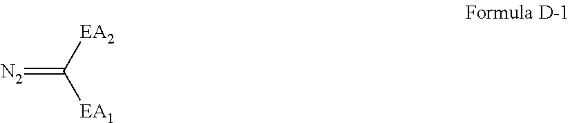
[N2]=C([EA1])[EA2]
